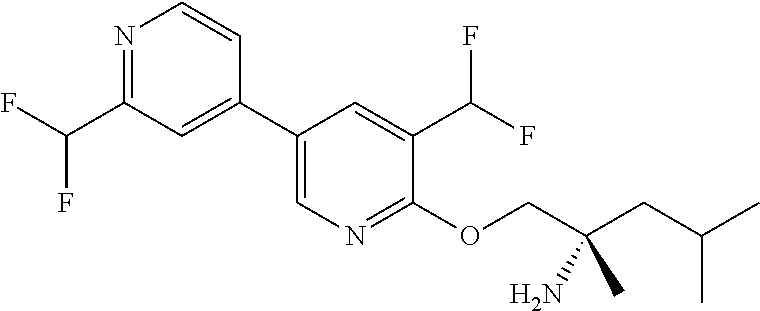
N1=C(C(F)F)C=C(C2=CN=C(OCC(CC(C)C)(N)C)C(C(F)F)=C2)C=C1
